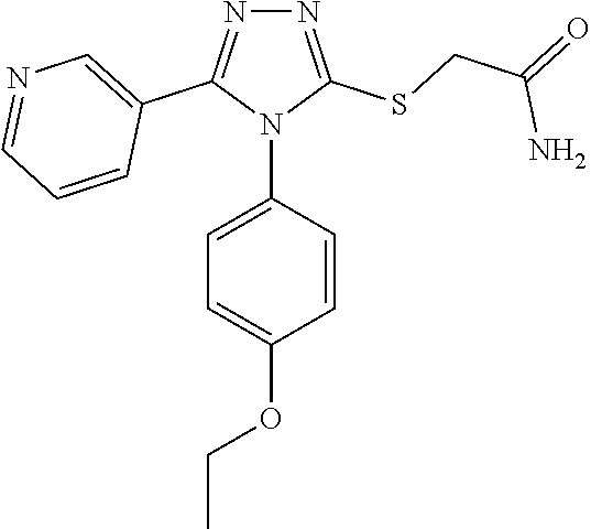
N1=C(SCC(=O)N)N(C2=CC=C(OCC)C=C2)C(C2=CN=CC=C2)=N1
